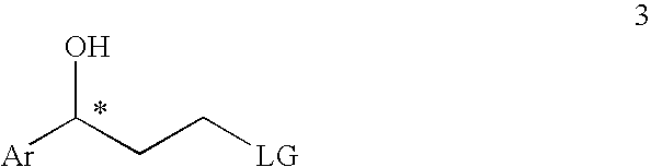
[Ar]C(CC[LG])O
